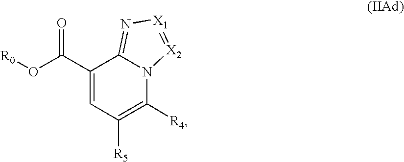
C1(C(O[R0])=O)=CC([R5])=C([R4])N2C1=N[X1]=[X2]2
